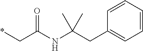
*CC(NC(CC1=CC=CC=C1)(C)C)=O
